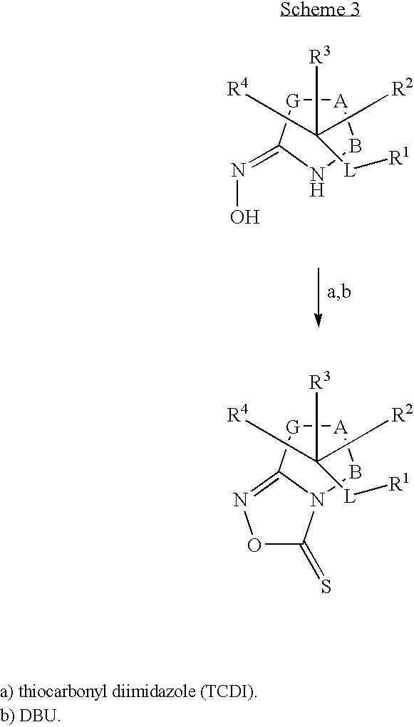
[A]1[G]C(=NO)NB1.C([R3])([L][R1])([R4])C[R2].[A]1[G]C2=NOC(=S)N2B1.C([R3])([L][R1])([R4])C[R2]
